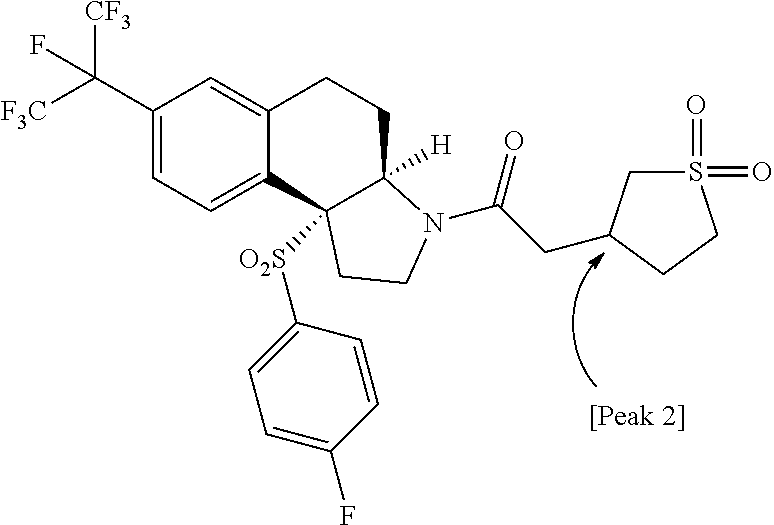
C(C1=CC=C2C(=C1)CCC1([H])C2([O2S]C2=CC=C(F)C=C2)CCN1C(=O)CC1CS(=O)(=O)CC1)([F3C])([CF3])F
